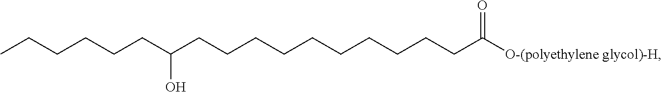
CCCCCCC(CCCCCCCCCCC([O-(polyethylene glycol)-H])=O)O
